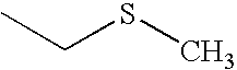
CCSC
